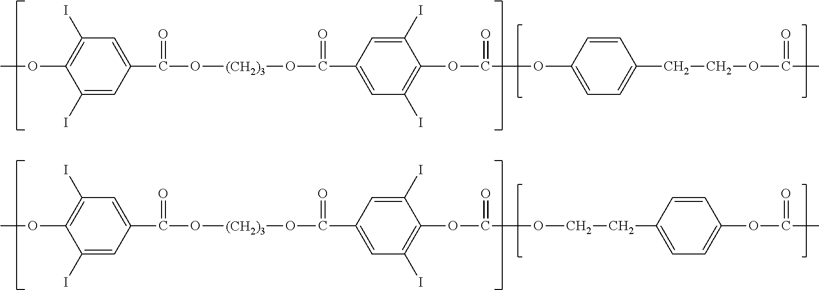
C1(I)=CC(C(O[(CH2)3]OC(C2=CC(I)=C(OC(OC3=CC=C(CCOC(C)=O)C=C3)=O)C(I)=C2)=O)=O)=CC(I)=C1OC.C1(I)=CC(C(O[(CH2)3]OC(C2=CC(I)=C(OC(OCCC3=CC=C(OC(C)=O)C=C3)=O)C(I)=C2)=O)=O)=CC(I)=C1OC
